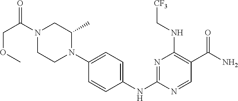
C1=CC(NC2=NC(NC[CF3])=C(C(N)=O)C=N2)=CC=C1N1C(C)CN(C(=O)COC)CC1
